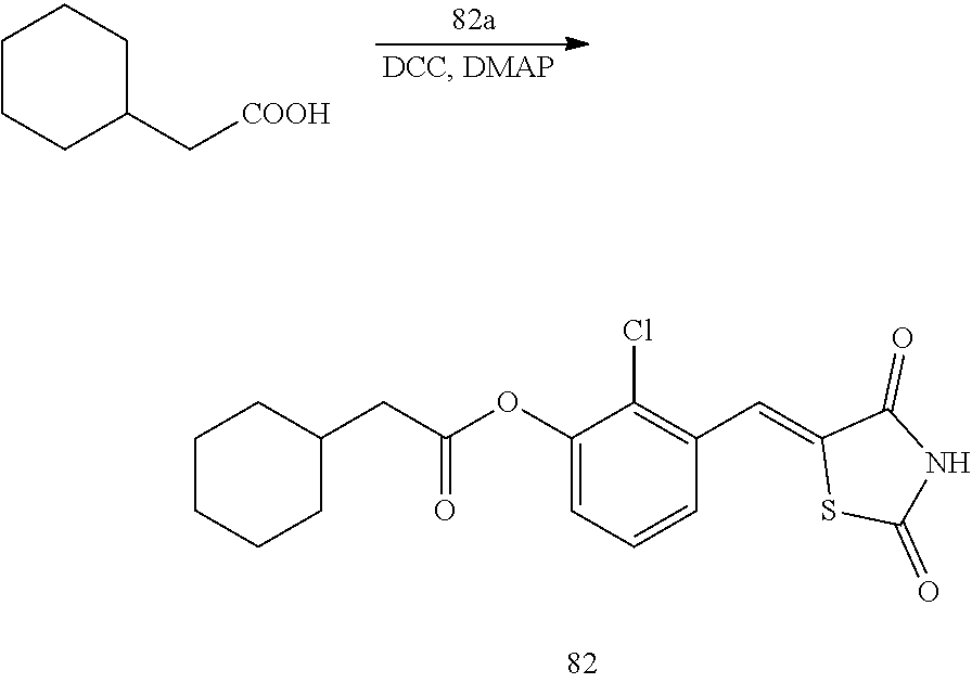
C1CCC(C[COOH])CC1.C(C(OC1=CC=CC(C=C2SC(=O)NC2=O)=C1Cl)=O)C1CCCCC1
